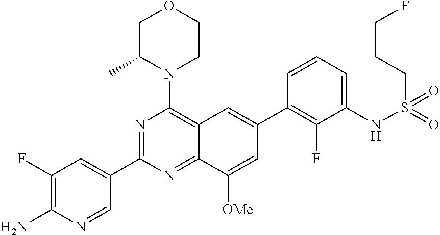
C1(F)=C(N)N=CC(C2=NC(N3CCOCC3C)=C3C(=N2)C([OMe])=CC(C2=C(F)C(NS(=O)(=O)CCCF)=CC=C2)=C3)=C1
